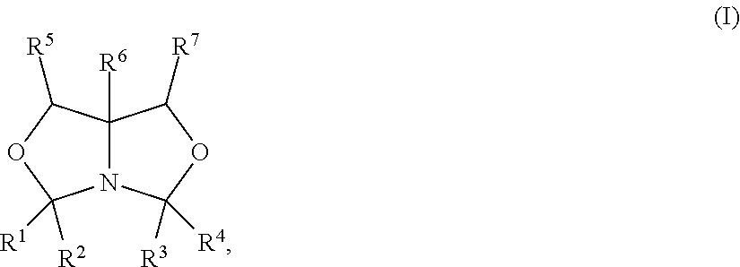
N12C([R6])(C([R5])OC1([R2])[R1])C([R7])OC2([R3])[R4]
